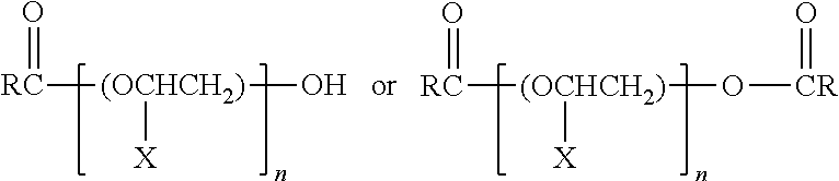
[RC]([(OCHCH2)]([X])O)=O.[RC]([(OCHCH2)]([X])O[CR]=O)=O
